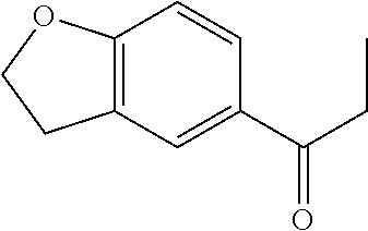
C12=C(C=C(C(CC)=O)C=C1)CCO2
